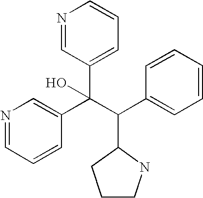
C1CNC(C(C(C2=CN=CC=C2)(C2=CC=CN=C2)O)C2=CC=CC=C2)C1
